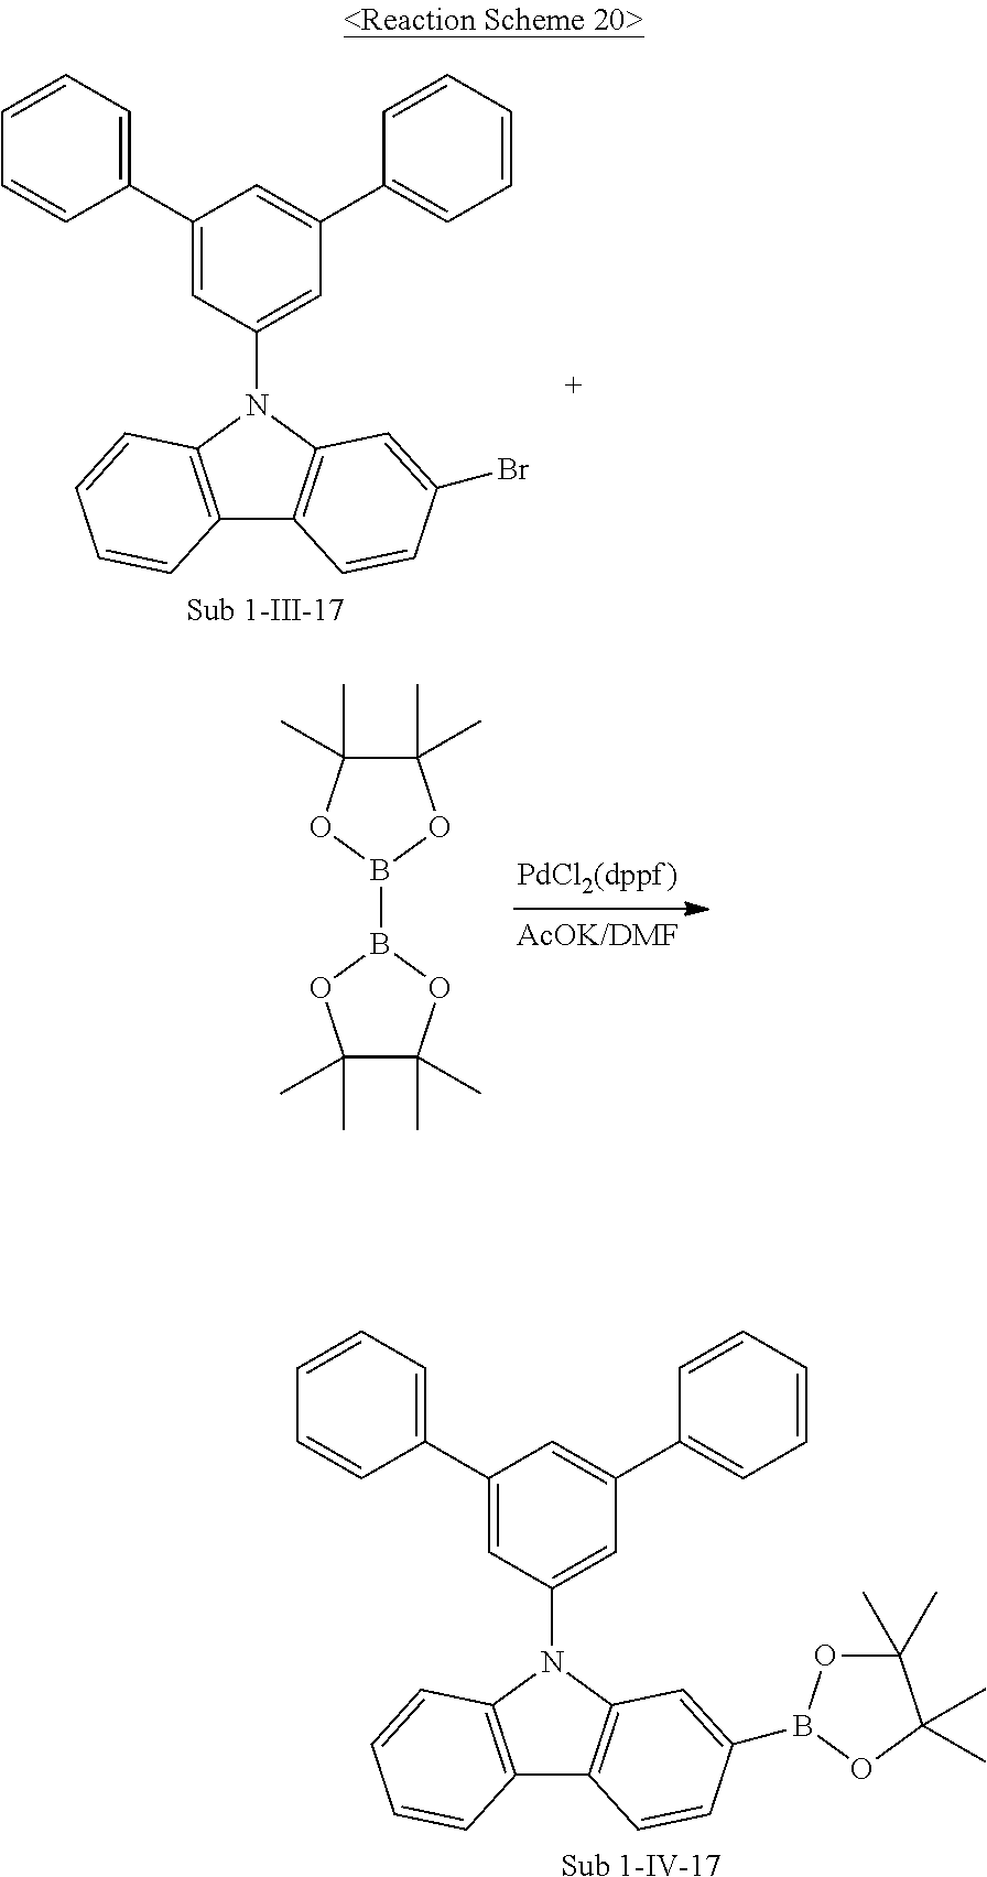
C12=C(N(C3=CC(C4=CC=CC=C4)=CC(C4=CC=CC=C4)=C3)C3=C1C=CC(Br)=C3)C=CC=C2.[Sub 1-III-17].B1(B2OC(C)(C)C(C)(C)O2)OC(C)(C)C(C)(C)O1.[Sub 1-IV-17].C12=C(N(C3=CC(C4=CC=CC=C4)=CC(C4=CC=CC=C4)=C3)C3=C1C=CC(B1OC(C)(C)C(C)(C)O1)=C3)C=CC=C2
